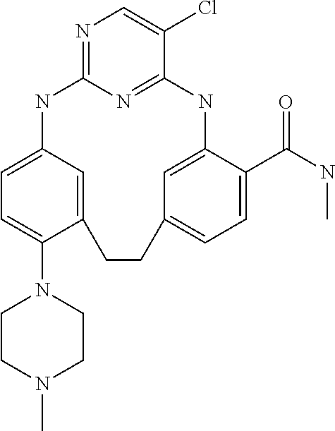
C1CN(C)CCN1C1=CC=C2C=C1CCC1=CC=C(C(NC)=O)C(=C1)NC1=NC(=NC=C1Cl)N2
